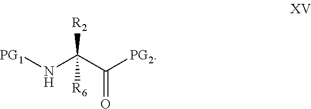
[PG1]NC(C([PG2])=O)([R2])[R6]
